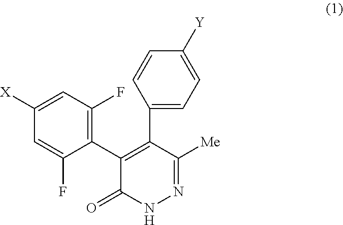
C1([X])=CC(F)=C(C2=C(C3=CC=C([Y])C=C3)C([Me])=NNC2=O)C(F)=C1
